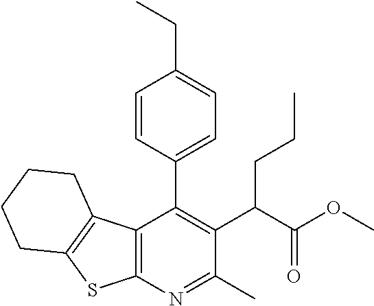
C12=C(N=C(C)C(C(C(OC)=O)CCC)=C1C1=CC=C(CC)C=C1)SC1=C2CCCC1
